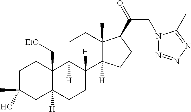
C1C(C)(O)CC2([H])C(C[EtO])(C1)C1([H])C([H])(CC2)C2([H])C(C)(CC1)C(C(=O)CN1N=NN=C1C)CC2
